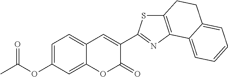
O=C(OC1=CC=C2C(=C1)OC(=O)C(C1=NC3=C(S1)CCC1=CC=CC=C31)=C2)C
